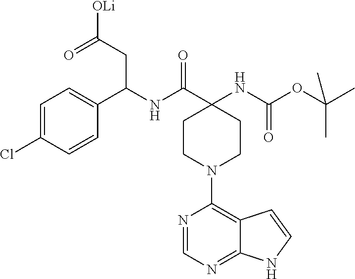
C1=C(Cl)C=CC(C(CC(=O)[OLi])NC(=O)C2(NC(=O)OC(C)(C)C)CCN(C3=C4C(=NC=N3)NC=C4)CC2)=C1
